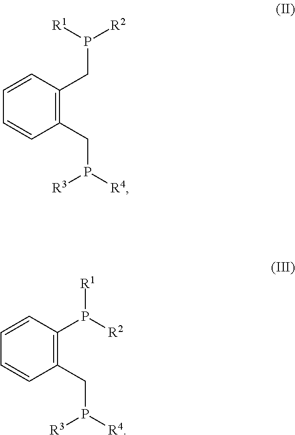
C1=CC(CP([R2])[R1])=C(CP([R4])[R3])C=C1.C1=CC(P([R2])[R1])=C(CP([R4])[R3])C=C1
